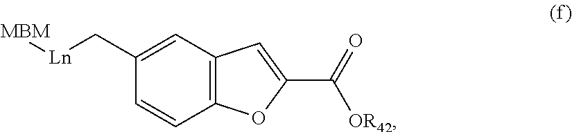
C1(C[Ln][MBM])=CC2=C(C=C1)OC(C([OR42])=O)=C2
